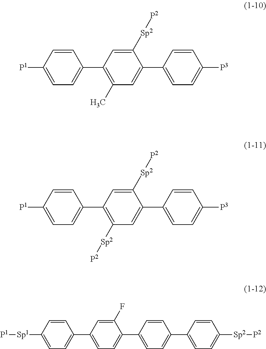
C1=CC([Sp1][P1])=CC=C1C1=CC=C(C2=CC=C(C3=CC=C([Sp2][P2])C=C3)C=C2)C(F)=C1.C1=CC([P1])=CC=C1C1=C(C)C=C(C2=CC=C([P3])C=C2)C([Sp2][P2])=C1.C1=CC([P1])=CC=C1C1=C([Sp2][P2])C=C(C2=CC=C([P3])C=C2)C([Sp2][P2])=C1
